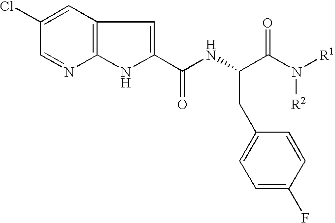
C(NC(C(=O)N([R1])[R2])CC1=CC=C(F)C=C1)(=O)C1=CC2=C(N=CC(Cl)=C2)N1
